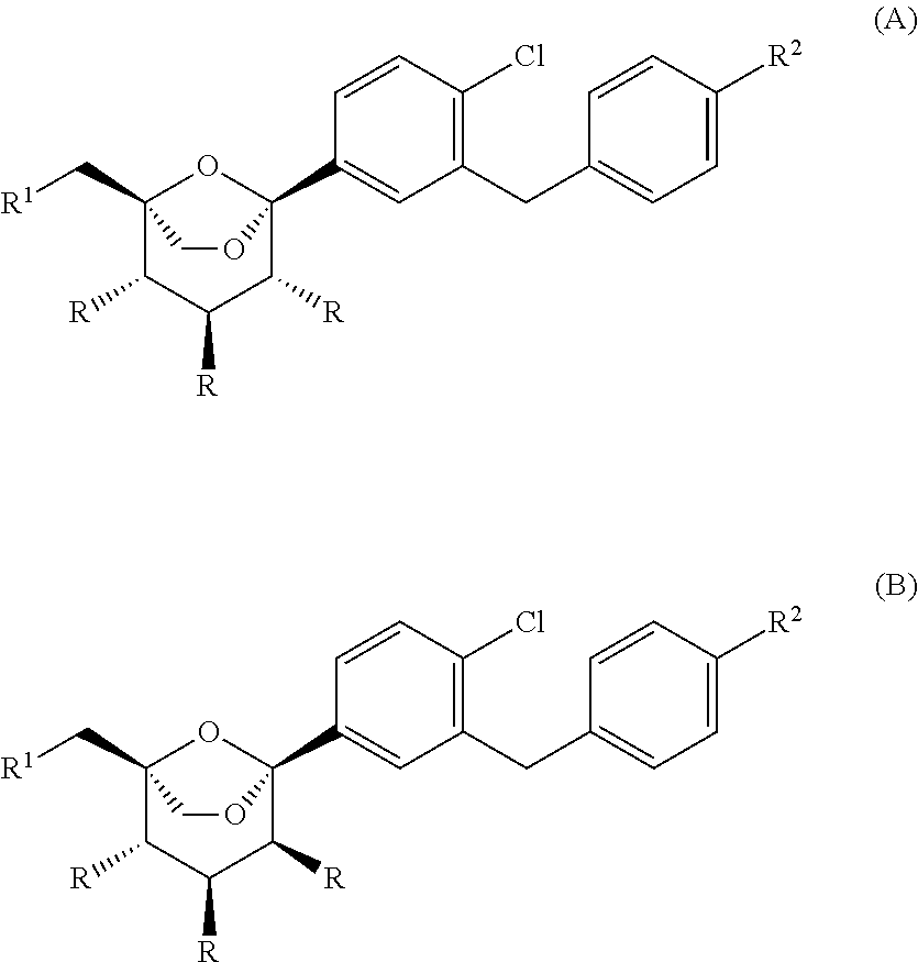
C12(C3=CC(CC4=CC=C([R2])C=C4)=C(Cl)C=C3)OC(C[R1])(C([R])C([R])C1[R])CO2.C12(C3=CC(CC4=CC=C([R2])C=C4)=C(Cl)C=C3)OC(C[R1])(C([R])C([R])C1[R])CO2
